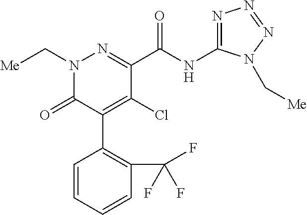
C1(C(NC2=NN=NN2C[Me])=O)=NN(C[Me])C(=O)C(C2=C(C(F)(F)F)C=CC=C2)=C1Cl
